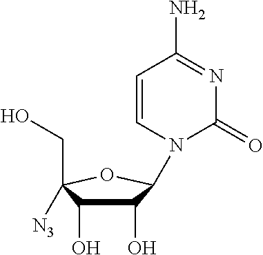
C1(O)C(O)C(CO)([N3])OC1N1C(=O)N=C(N)C=C1
